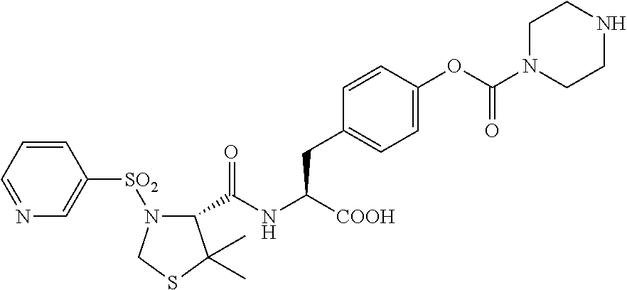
N1=CC=CC([SO2]N2C(C(NC([COOH])CC3=CC=C(OC(N4CCNCC4)=O)C=C3)=O)C(C)(C)SC2)=C1
